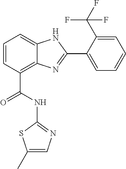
C1=CC(C(NC2=NC=C(C)S2)=O)=C2C(=C1)NC(C1=CC=CC=C1C(F)(F)F)=N2
